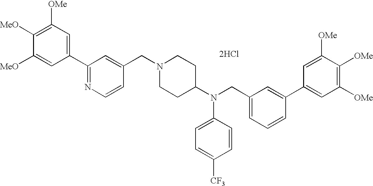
[2HCl].C1([OMe])=C([MeO])C([MeO])=CC(C2=NC=CC(CN3CCC(N(CC4=CC=CC(C5=CC([OMe])=C([OMe])C([OMe])=C5)=C4)C4=CC=C([CF3])C=C4)CC3)=C2)=C1
